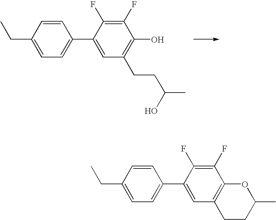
C1=C(CC)C=CC(C2=CC(CCC(C)O)=C(O)C(F)=C2F)=C1.C1=C(CC)C=CC(C2=CC3=C(C(F)=C2F)OC(C)CC3)=C1
